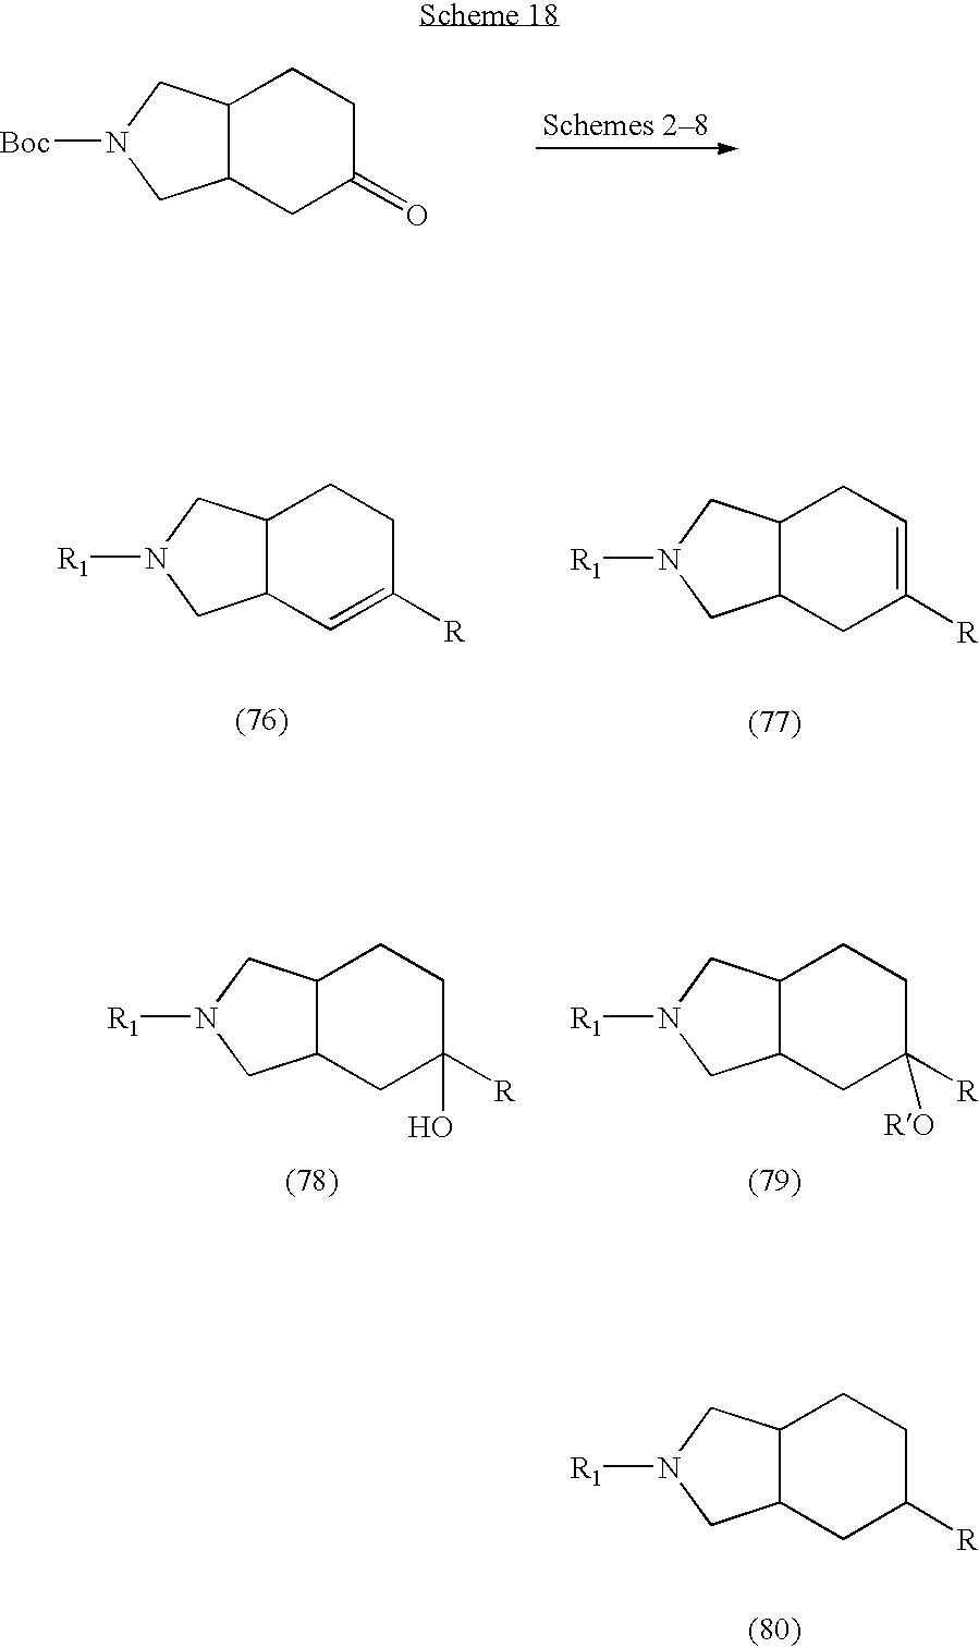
C12C(CN([Boc])C1)CCC(=O)C2.C12C(CN([R1])C1)CCC([R])C2.C12C(CN([R1])C1)CC=C([R])C2.C12C(CN([R1])C1)CCC([R])=C2.C12C(CN([R1])C1)CCC(O)([R])C2.C12C(CN([R1])C1)CCC([R])([RO])C2
